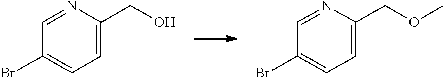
C1=C(CO)N=CC(Br)=C1.C(C1=CC=C(Br)C=N1)OC
